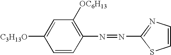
C1=CC(N=NC2=NC=CS2)=C([OC6H13])C=C1[C3H13O]
